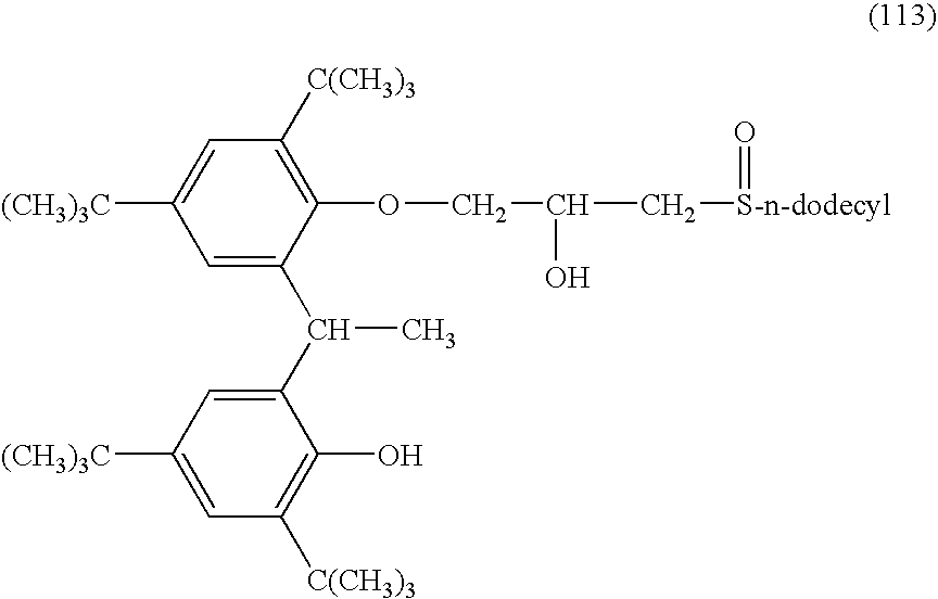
C1(OCC(O)C[S-n-dodecyl]=O)=C([C(CH3)3])C=C([(CH3)3C])C=C1C(C1=CC([(CH3)3C])=CC([C(CH3)3])=C1O)C
